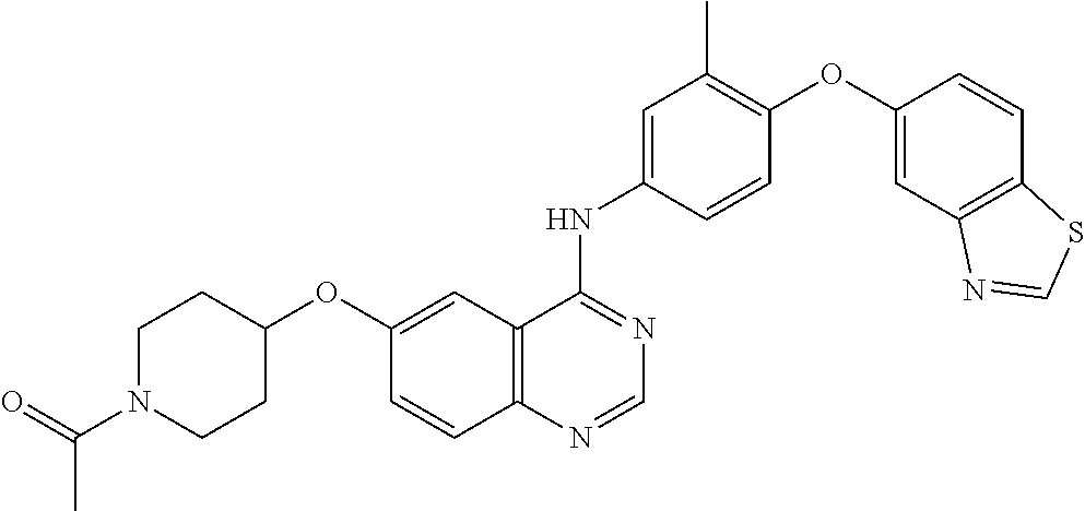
C1=NC2=C(C(NC3=CC(C)=C(OC4=CC5=C(C=C4)SC=N5)C=C3)=N1)C=C(OC1CCN(C(=O)C)CC1)C=C2
